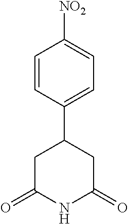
C1=CC(C2CC(=O)NC(=O)C2)=CC=C1[NO2]
